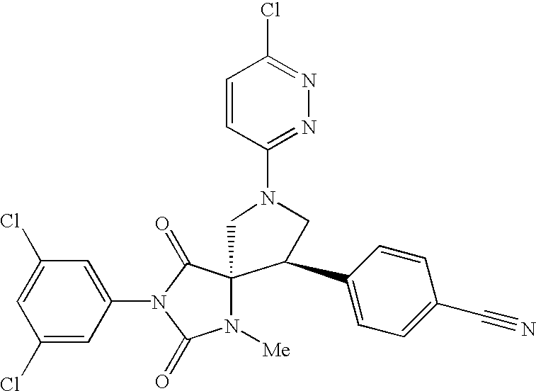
C1=C(Cl)C=C(N2C(=O)C3(N([Me])C2=O)CN(C2=NN=C(Cl)C=C2)CC3C2=CC=C(C#N)C=C2)C=C1Cl
